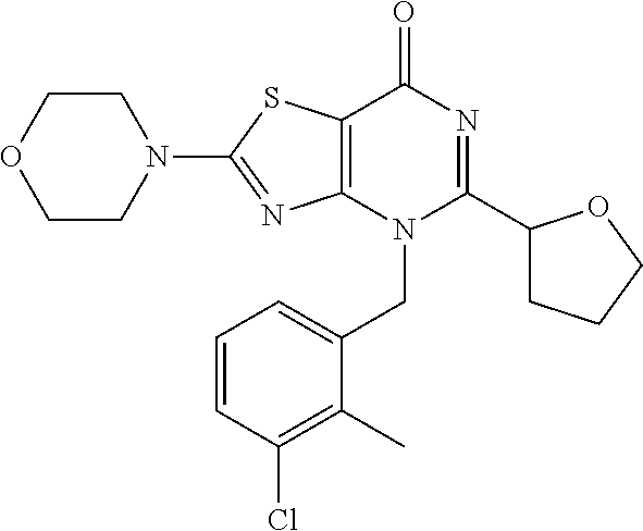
C12=C(N(CC3=CC=CC(Cl)=C3C)C(C3CCCO3)=NC1=O)N=C(N1CCOCC1)S2
